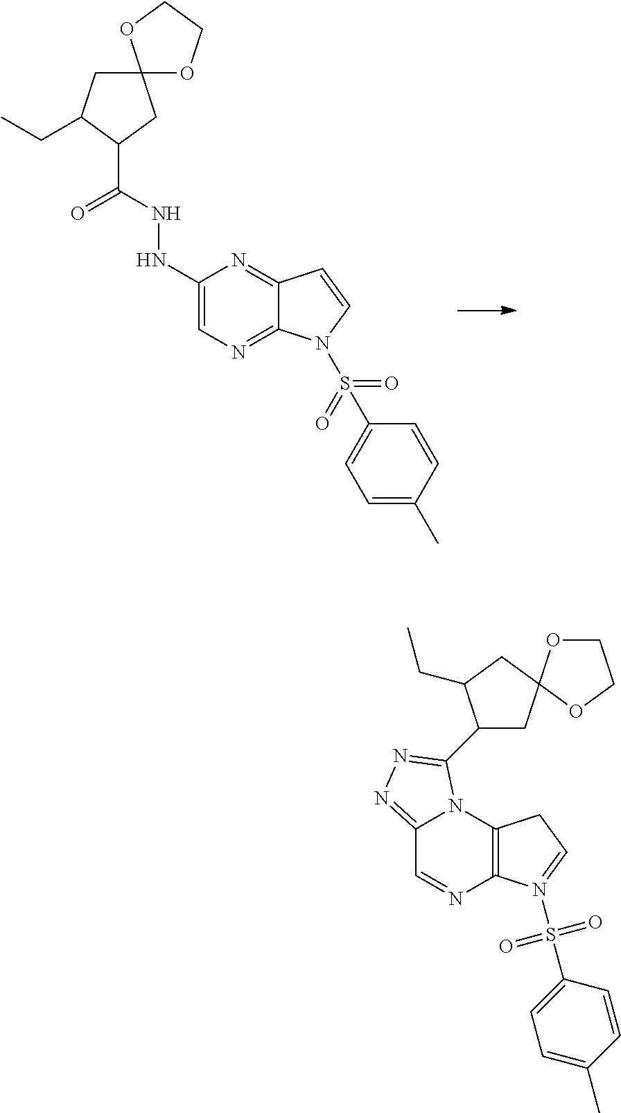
C1(NNC(=O)C2CC3(CC2CC)OCCO3)=CN=C2C(=N1)C=CN2S(=O)(=O)C1=CC=C(C)C=C1.C12=C(N3C(=NN=C3C3CC4(CC3CC)OCCO4)C=N1)CC=N2S(=O)(=O)C1=CC=C(C)C=C1
